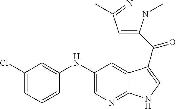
C1(NC2=CC(Cl)=CC=C2)=CN=C2C(=C1)C(C(=O)C(=CC(=N)C)NC)=CN2
